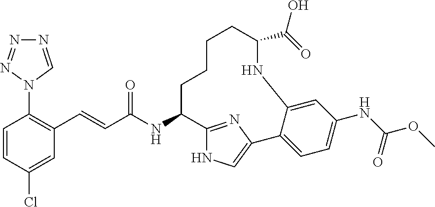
C1=CC(Cl)=CC(C=CC(NC2C3=NC(=CN3)C3=CC=C(NC(OC)=O)C=C3NC(C(=O)O)CCCC2)=O)=C1N1C=NN=N1
